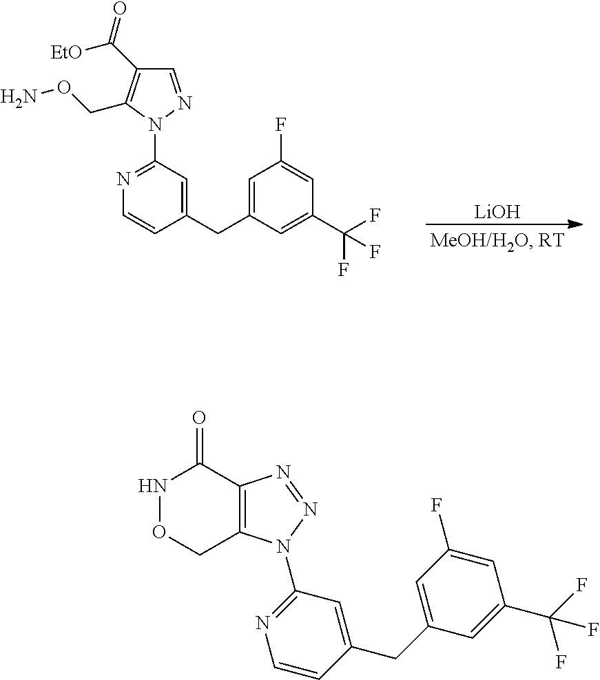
C1=C(CC2=CC(N3C4=C(N=N3)C(=O)NOC4)=NC=C2)C=C(C(F)(F)F)C=C1F.C1=NN(C2=NC=CC(CC3=CC(F)=CC(C(F)(F)F)=C3)=C2)C(CON)=C1C([EtO])=O.[LiOH]
